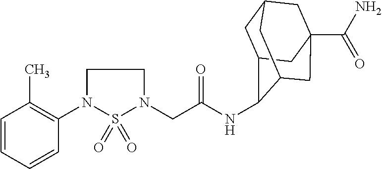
C1(N2CCN(CC(=O)NC3C4CC5CC(C(N)=O)(CC3C5)C4)S2(=O)=O)=C(C)C=CC=C1
